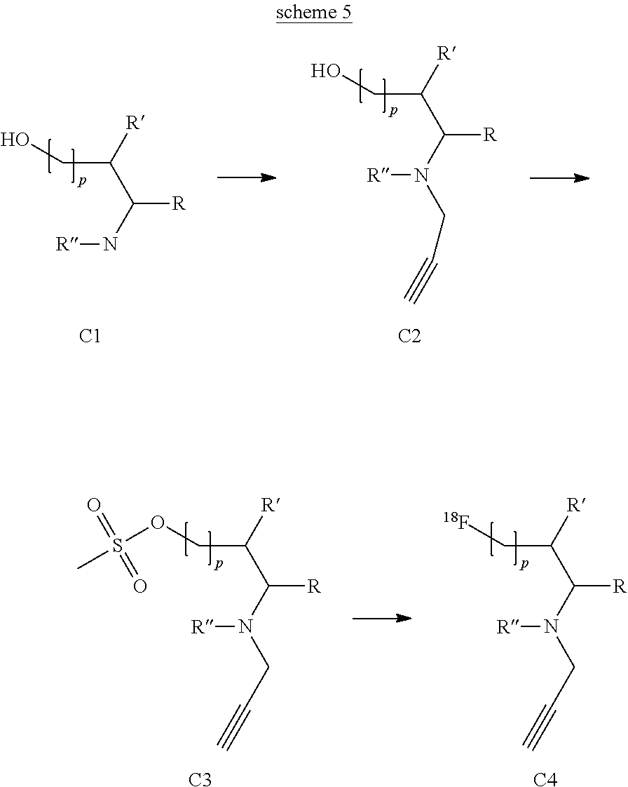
C(C([R])C(N[R])[R])O.[C2].[C1].[R]C(C(N([R])CC#C)[R])CO.C([R])(C(N([R])CC#C)[R])COS(C)(=O)=O.[C3].C([R])(C(N([R])CC#C)[R])C[18F].[C4]
